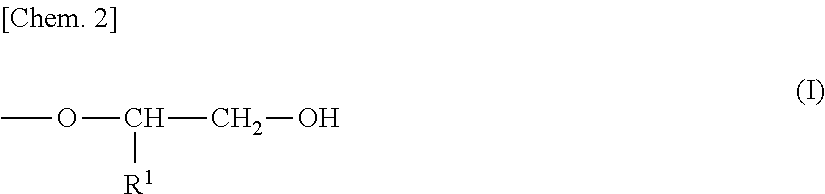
COC(CO)[R1]
